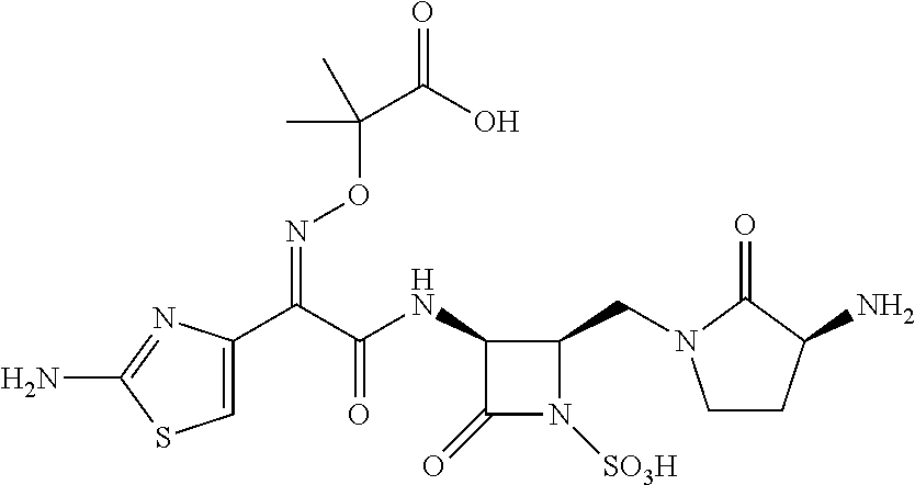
C1=C(C(C(NC2C(=O)N([SO3H])C2CN2CCC(N)C2=O)=O)=NOC(C(O)=O)(C)C)N=C(N)S1
